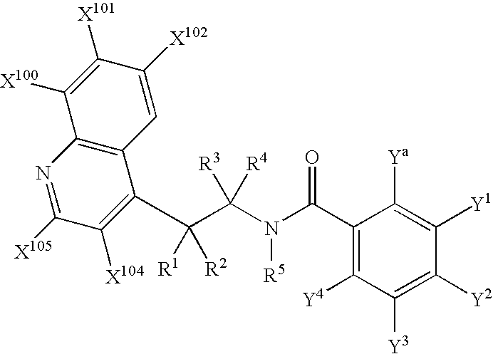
C1(C(C(N([R5])C(C2=C([Y4])C([Y3])=C([Y2])C([Y1])=C2[Ya])=O)([R3])[R4])([R1])[R2])=C([X104])C([X105])=NC2=C1C=C([X102])C([X101])=C2[X100]
